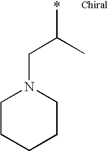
C1CCCCN1CC(C)*
